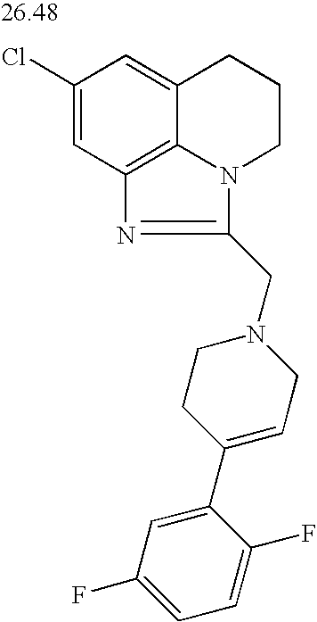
C1(Cl)=CC2=C3C(=C1)CCCN3C(CN1CCC(C3=CC(F)=CC=C3F)=CC1)=N2
